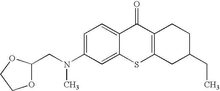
C1(CN(C2=CC=C3C(=C2)SC2=C(C3=O)CCC(CC)C2)C)OCCO1
